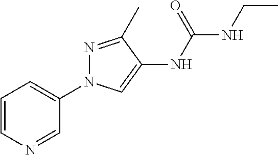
C1=CN=CC(N2N=C(C)C(NC(=O)NCC)=C2)=C1
